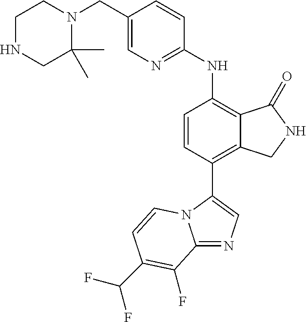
C12=NC=C(C3=C4C(=C(NC5=NC=C(CN6CCNCC6(C)C)C=C5)C=C3)C(=O)NC4)N1C=CC(C(F)F)=C2F
